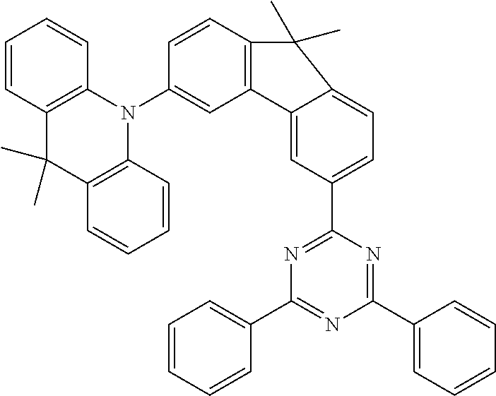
C1=C(N2C3=C(C=CC=C3)C(C)(C)C3=C2C=CC=C3)C=CC2=C1C1=CC(C3=NC(C4=CC=CC=C4)=NC(C4=CC=CC=C4)=N3)=CC=C1C2(C)C
